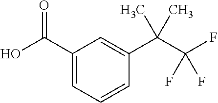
C1(C(O)=O)=CC=CC(C(C(F)(F)F)(C)C)=C1
